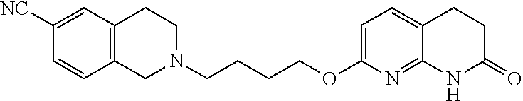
C1N(CCCCOC2=CC=C3C(=N2)NC(=O)CC3)CCC2=C1C=CC([NC])=C2
